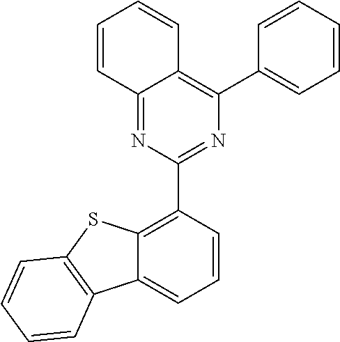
C12=NC(C3=C4C(=CC=C3)C3=C(S4)C=CC=C3)=NC(C3=CC=CC=C3)=C1C=CC=C2
